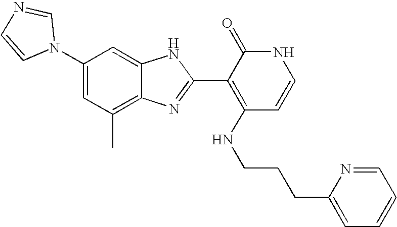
C1(C)=C2C(=CC(N3C=NC=C3)=C1)NC(C1=C(NCCCC3=CC=CC=N3)C=CNC1=O)=N2
